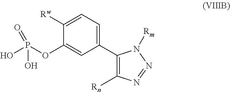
C1([Rw])=CC=C(C2=C([Rn])N=NN2[Rm])C=C1OP(O)(O)=O
